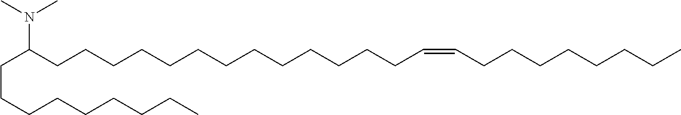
N(C(CCCCCCCCCCCCCC=CCCCCCCCC)CCCCCCCCC)(C)C
